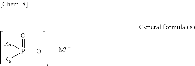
OP([R5])([R6])=O
